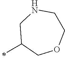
C1(C)COCCNC1
